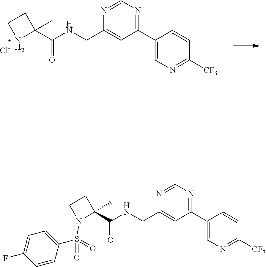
C1(C2=CN=C([CF3])C=C2)=NC=NC(CNC(C2(C)CCN2S(=O)(=O)C2=CC=C(F)C=C2)=O)=C1.C1(C2=CN=C([CF3])C=C2)=NC=NC(CNC(C2(C)CCN2)=O)=C1.[Cl-]
